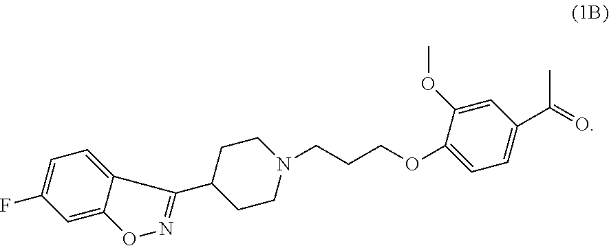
C1=C2C(=CC(F)=C1)ON=C2C1CCN(CCCOC2=CC=C(C(=O)C)C=C2OC)CC1
